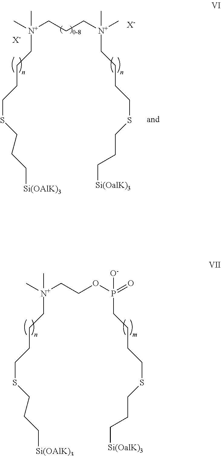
C[N+](CCOP(=O)([O-])CCCCSCCC[Si(OalK)3])(C)CCCCSCCC[Si(OAlK)3].C[N+](CCC[N+](C)(C)CCCCSCCC[Si(OalK)3])(C)CCCCSCCC[Si(OAlK)3].[X-].[X-]
